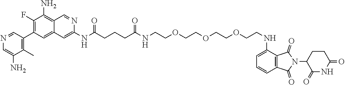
N(C(CCCC(NCCOCCOCCOCCNC1=CC=CC2=C1C(=O)N(C1CCC(=O)NC1=O)C2=O)=O)=O)C1=CC2=CC(C3=C(C)C(N)=CN=C3)=C(F)C(N)=C2C=N1
